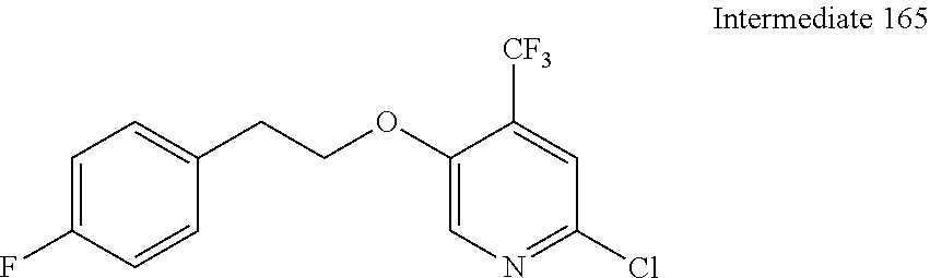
C1=C(F)C=CC(CCOC2=CN=C(Cl)C=C2[CF3])=C1
